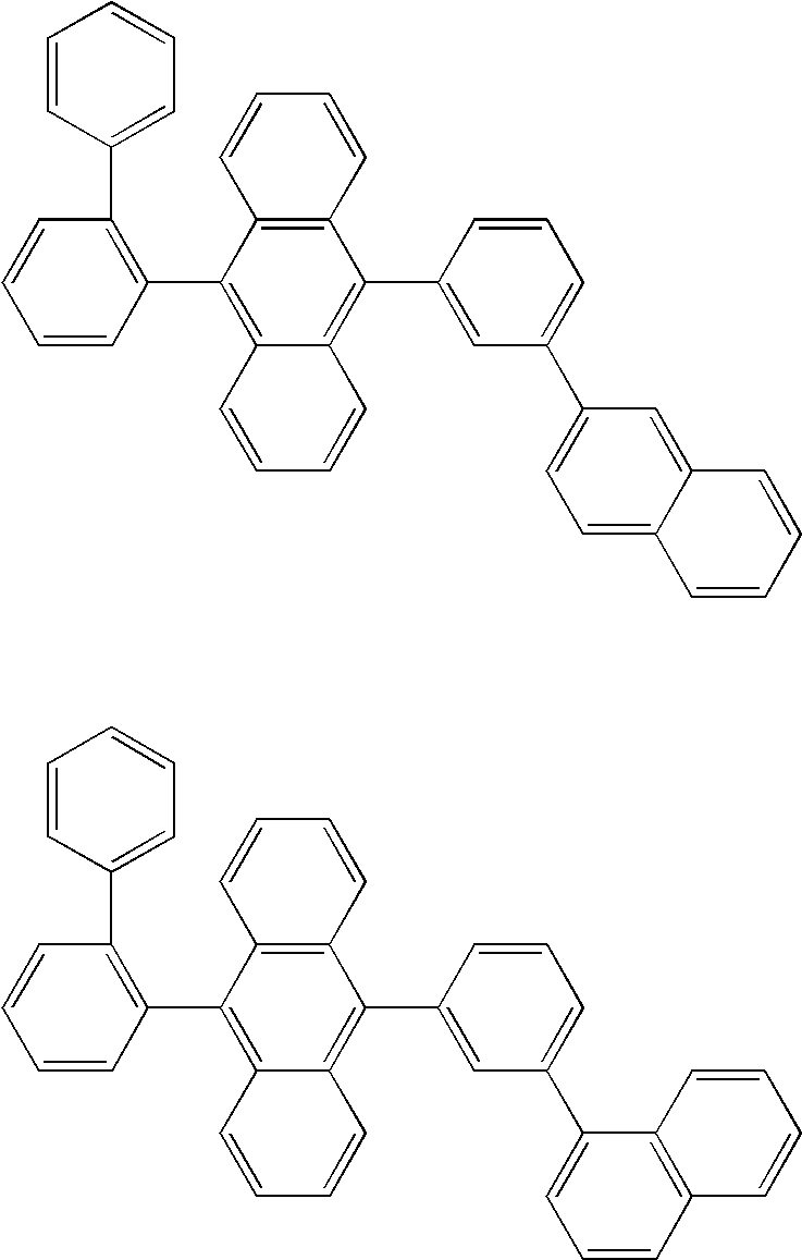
C1=CC(C2=C3C(=C(C4=C(C5=CC=CC=C5)C=CC=C4)C4=C2C=CC=C4)C=CC=C3)=CC(C2=CC=C3C(=C2)C=CC=C3)=C1.C1=CC(C2=C3C(=C(C4=C(C5=CC=CC=C5)C=CC=C4)C4=C2C=CC=C4)C=CC=C3)=CC(C2=CC=CC3=C2C=CC=C3)=C1
